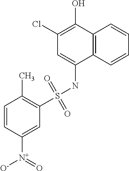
C12=C(C=CC=C1)C(NS(C1=C(C)C=CC([N+]([O-])=O)=C1)(=O)=O)=CC(Cl)=C2O
